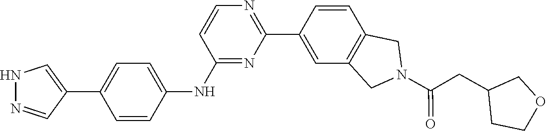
N1N=CC(C2=CC=C(NC3=NC(C4=CC5=C(C=C4)CN(C(CC4CCOC4)=O)C5)=NC=C3)C=C2)=C1
